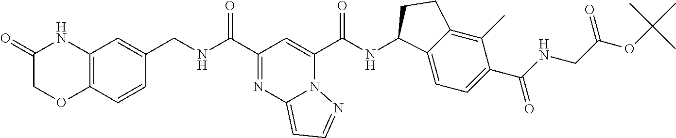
C12=C(C=CC(CNC(C3=NC4=CC=NN4C(C(NC4C5=CC=C(C(NCC(OC(C)(C)C)=O)=O)C(C)=C5CC4)=O)=C3)=O)=C1)OCC(=O)N2
